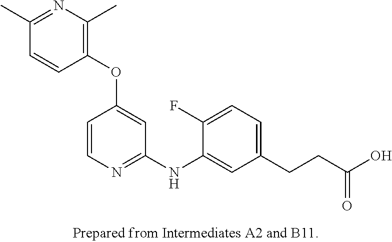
CC1=C(OC2=CC(NC3=CC(CCC(O)=O)=CC=C3F)=NC=C2)C=CC(C)=N1
